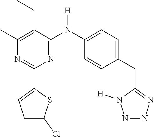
C1(C)=C(CC)C(N(C2=CC=C(CC3=NN=NN3[H])C=C2)[H])=NC(C2=CC=C(Cl)S2)=N1
